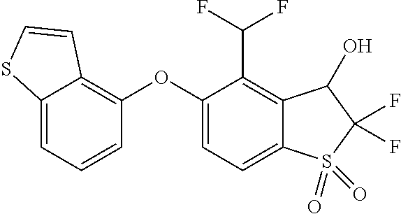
O(C1=C2C(=CC=C1)SC=C2)C1=CC=C2C(=C1C(F)F)C(O)C(F)(F)S2(=O)=O
